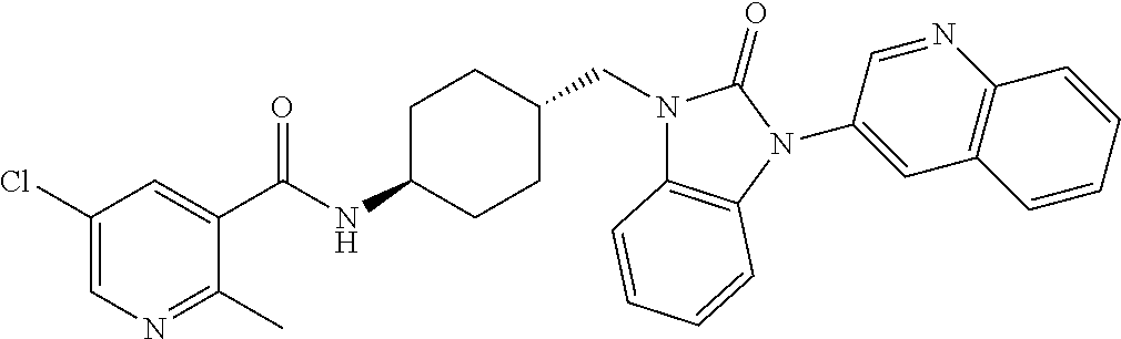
C1(Cl)=CN=C(C)C(C(NC2CCC(CN3C4=C(N(C5=CC6=C(N=C5)C=CC=C6)C3=O)C=CC=C4)CC2)=O)=C1
